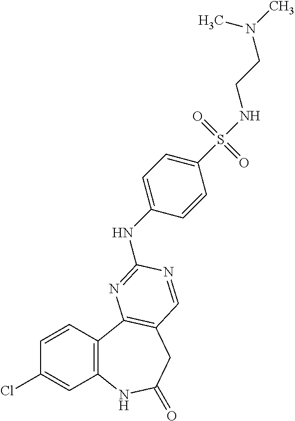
C1(Cl)=CC2=C(C=C1)C1=C(CC(=O)N2)C=NC(NC2=CC=C(S(NCCN(C)C)(=O)=O)C=C2)=N1
